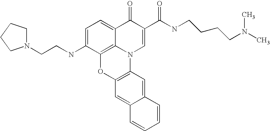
C1=C(NCCN2CCCC2)C2=C3C(=C1)C(=O)C(C(NCCCCN(C)C)=O)=CN3C1=C(O2)C=C2C(=C1)C=CC=C2
